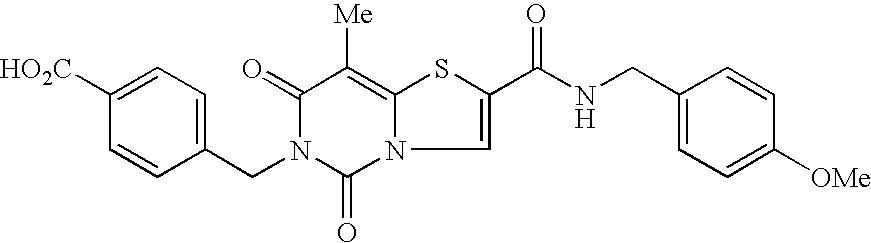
C1=C([HO2C])C=CC(CN2C(=O)N3C(=C([Me])C2=O)SC(C(NCC2=CC=C([OMe])C=C2)=O)=C3)=C1
